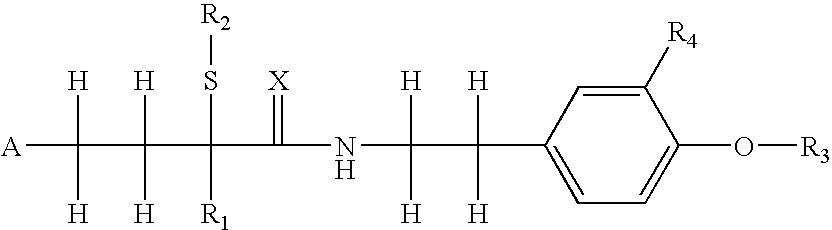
C1=C(C(C([H])([H])NC(=[X])C(S[R2])([R1])C([H])([H])C([H])([H])[A])([H])[H])C=C([R4])C(O[R3])=C1
